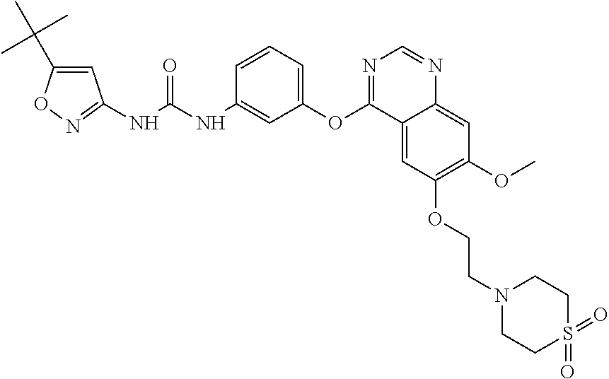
N(C(NC1=CC(OC2=NC=NC3=CC(OC)=C(OCCN4CCS(=O)(=O)CC4)C=C23)=CC=C1)=O)C1=NOC(C(C)(C)C)=C1
